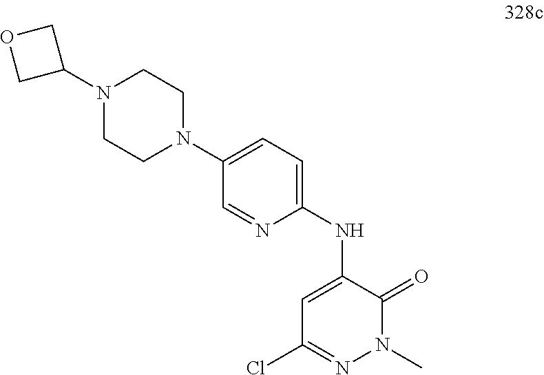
ClC1=NN(C)C(=O)C(NC2=CC=C(N3CCN(C4COC4)CC3)C=N2)=C1
